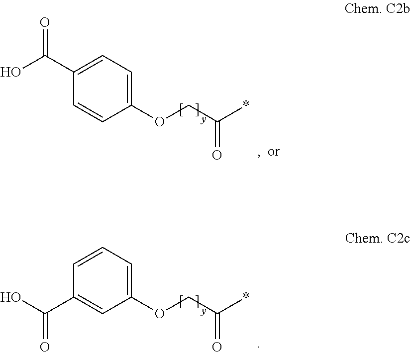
C1(OCC(*)=O)=CC=C(C(O)=O)C=C1.C1(OCC(*)=O)=CC=CC(C(O)=O)=C1
